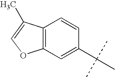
C1(C(C)(C)C)=CC2=C(C=C1)C(C)=CO2
